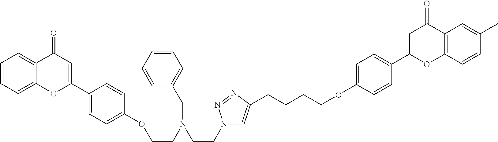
O(CCN(CCN1C=C(CCCCOC2=CC=C(C3=CC(=O)C4=C(O3)C=CC(C)=C4)C=C2)N=N1)CC1=CC=CC=C1)C1=CC=C(C2=CC(=O)C3=CC=CC=C3O2)C=C1
